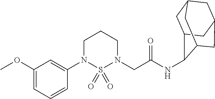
C1=C(N2CCCN(CC(=O)NC3C4CC5CC(CC3C5)C4)S2(=O)=O)C=CC=C1OC
